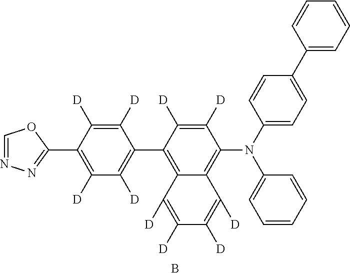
C1=NN=C(C2=C([D])C([D])=C(C3=C4C(=C(N(C5=CC=CC=C5)C5=CC=C(C6=CC=CC=C6)C=C5)C([D])=C3[D])C([D])=C([D])C([D])=C4[D])C([D])=C2[D])O1.B
